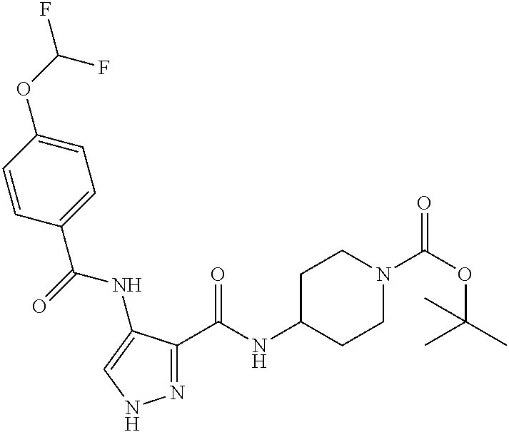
N1=C(C(NC2CCN(C(OC(C)(C)C)=O)CC2)=O)C(NC(C2=CC=C(OC(F)F)C=C2)=O)=CN1
